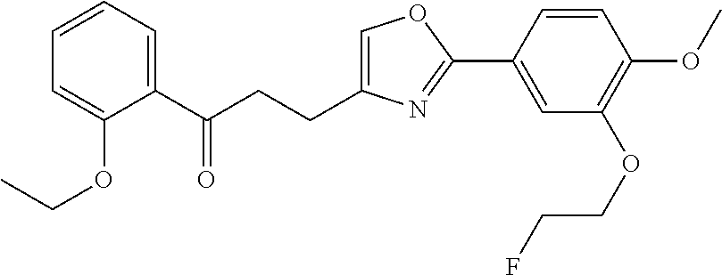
C1=C(CCC(C2=CC=CC=C2OCC)=O)N=C(C2=CC(OCCF)=C(OC)C=C2)O1
